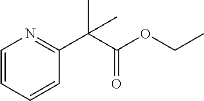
C1=CC=CC(C(C(OCC)=O)(C)C)=N1
